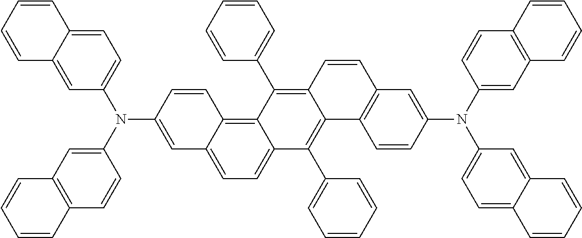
C1=C(N(C2=CC3=C(C=C2)C=CC=C3)C2=CC=C3C(=C2)C=CC=C3)C=CC2=C3C(=CC=C12)C(C1=CC=CC=C1)=C1C(=C3C2=CC=CC=C2)C=CC2=C1C=CC(N(C1=CC3=C(C=C1)C=CC=C3)C1=CC=C3C(=C1)C=CC=C3)=C2
